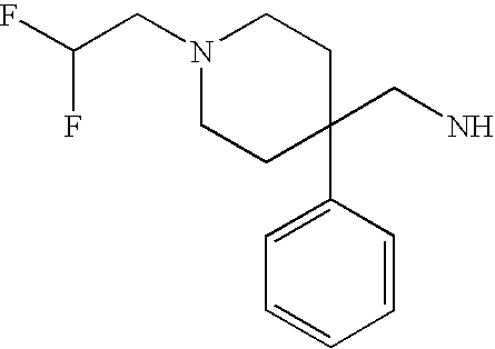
N1(CC(F)F)CCC(CN)(C2=CC=CC=C2)CC1
